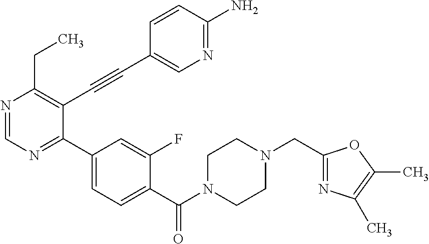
N1=CN=C(C2=CC=C(C(N3CCN(CC4=NC(C)=C(C)O4)CC3)=O)C(F)=C2)C(C#CC2=CN=C(N)C=C2)=C1CC
